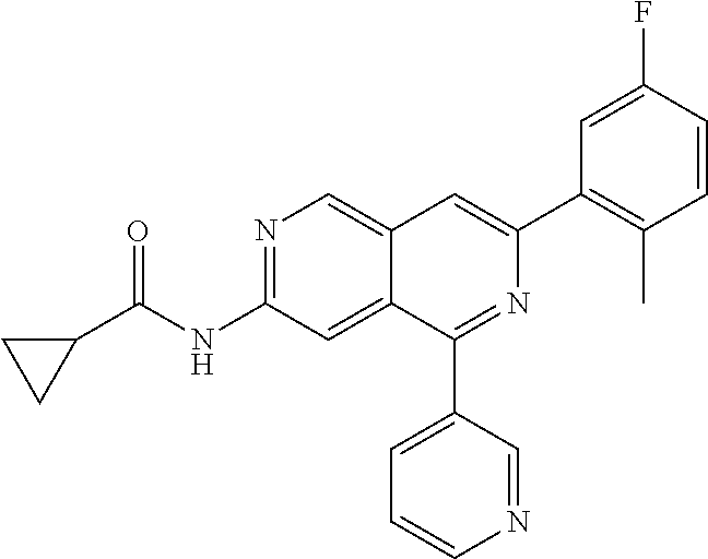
C1C(C(NC2=NC=C3C(=C2)C(C2=CC=CN=C2)=NC(C2=C(C)C=CC(F)=C2)=C3)=O)C1
